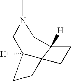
C1C2([H])CCC23C([H])(CN1C)CC3
